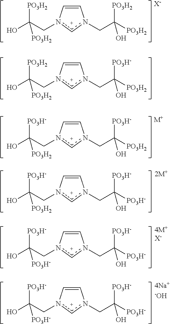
C1=Cn(CC(O)([PO3H2])[PO3H2])cn1CC([PO3H2])([PO3H2])O.[X-].C1=Cn(CC(O)([PO3H2])[PO3H2])cn1CC([PO3H2])([PO3H-])O.C1=Cn(CC(O)([PO3H-])[PO3H2])cn1CC([PO3H2])([PO3H-])O.[M+].C1=Cn(CC(O)([PO3H-])[PO3H2])cn1CC([PO3H-])([PO3H-])O.[2M+].C1=Cn(CC(O)([PO3H-])[PO3H-])cn1CC([PO3H-])([PO3H-])O.[4M+X-].C1=Cn(CC(O)([PO3H-])[PO3H-])cn1CC([PO3H-])([PO3H-])O.[4Na+-OH]
